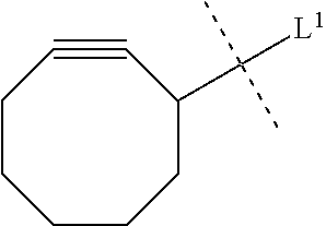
C1CCCCC(C([L1])(C)C)C#C1
